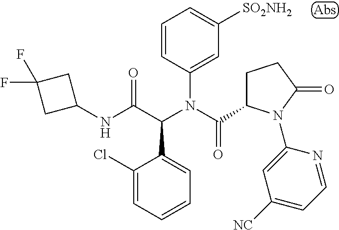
C1=CC(N(C(C2CCC(=O)N2C2=CC([NC])=CC=N2)=O)C(C(NC2CC(F)(F)C2)=O)C2=CC=CC=C2Cl)=CC([SO2NH2])=C1
